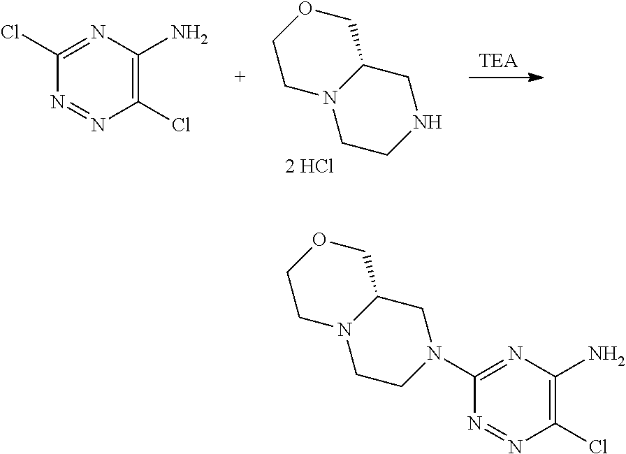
[TEA].N1=NC(Cl)=C(N)N=C1Cl.C1CNCC2N1CCOC2.N1=NC(Cl)=C(N)N=C1N1CCN2C(C1)COCC2
